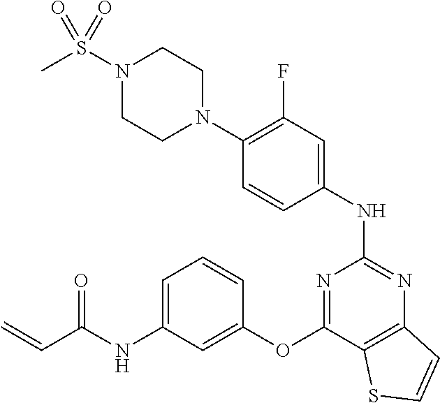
N1(C2=C(F)C=C(NC3=NC4=C(C(OC5=CC(NC(C=C)=O)=CC=C5)=N3)SC=C4)C=C2)CCN(S(C)(=O)=O)CC1
